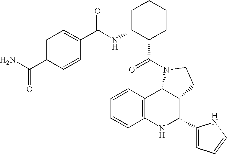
C12=C(NC(C3=CC=CN3)C3C1N(C(=O)C1C(NC(=O)C4=CC=C(C(N)=O)C=C4)CCCC1)CC3)C=CC=C2
